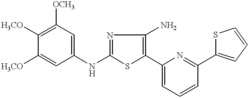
C1(NC2=CC([OCH3])=C([H3CO])C([H3CO])=C2)=NC(N)=C(C2=CC=CC(C3=CC=CS3)=N2)S1
